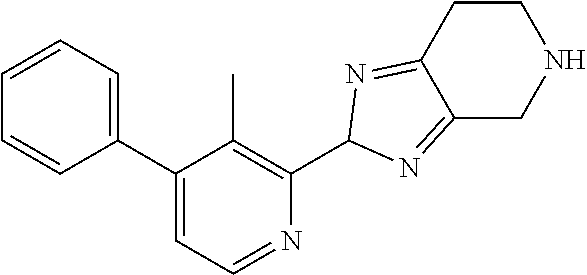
C1(C2=CC=NC(C3N=C4C(=N3)CCNC4)=C2C)=CC=CC=C1
